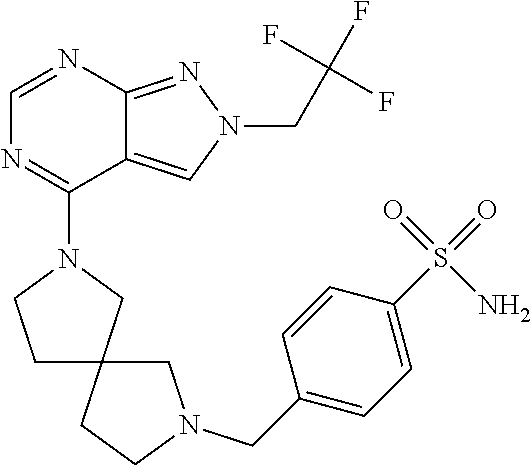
C1=NC2=NN(CC(F)(F)F)C=C2C(N2CCC3(C2)CCN(CC2=CC=C(S(N)(=O)=O)C=C2)C3)=N1
